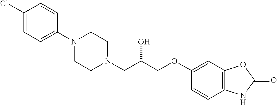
C1(Cl)=CC=C(N2CCN(CC(COC3=CC4=C(C=C3)NC(=O)O4)O)CC2)C=C1
